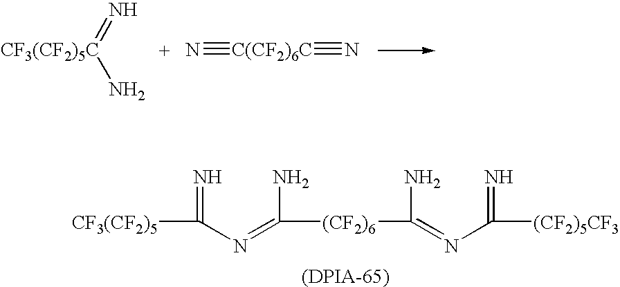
N=[CF3(CF2)5C]N.N#[C(CF2)6C]#N.[CF3(CF2)5]C(N=C(N)[(CF2)6]C(=NC([(CF2)5CF3])=N)N)=N
